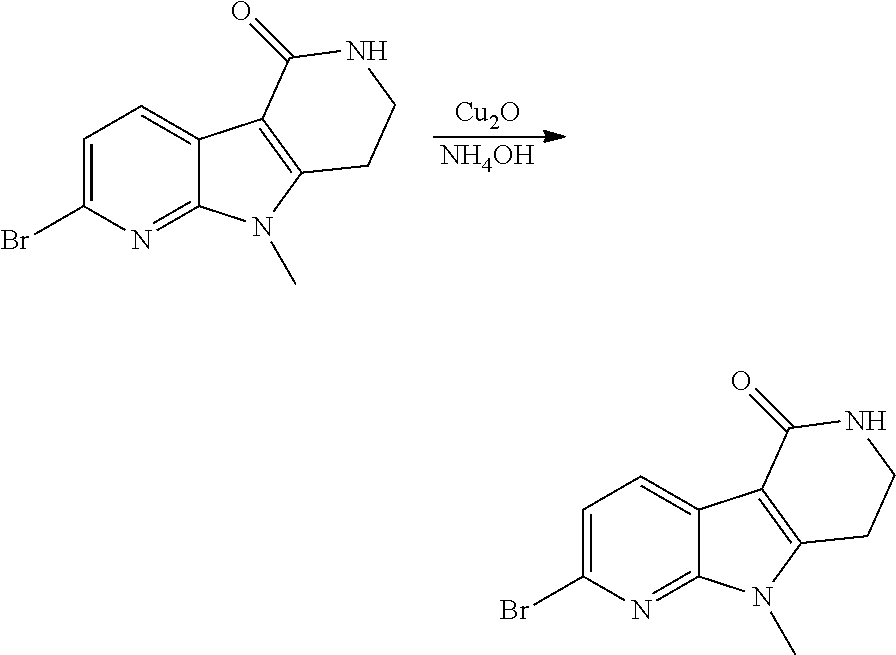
[Cu2O].[NH4OH].C1=C(Br)N=C2C(=C1)C1=C(N2C)CCNC1=O.C1=C(Br)N=C2C(=C1)C1=C(N2C)CCNC1=O
